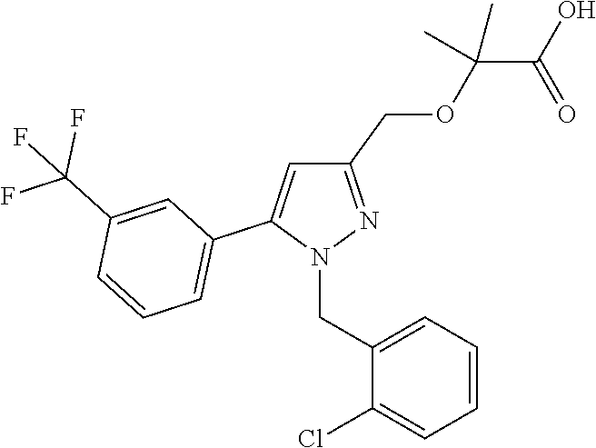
C1(COC(C(O)=O)(C)C)=NN(CC2=CC=CC=C2Cl)C(C2=CC=CC(C(F)(F)F)=C2)=C1
